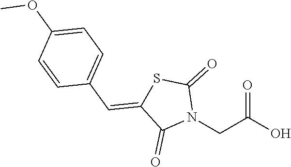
N1(CC(O)=O)C(=O)SC(=CC2=CC=C(OC)C=C2)C1=O
